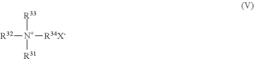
[R32][N+]([R34X-])([R33])[R31]
